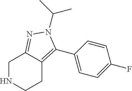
N1CCC2=C(C3=CC=C(F)C=C3)N(C(C)C)N=C2C1
